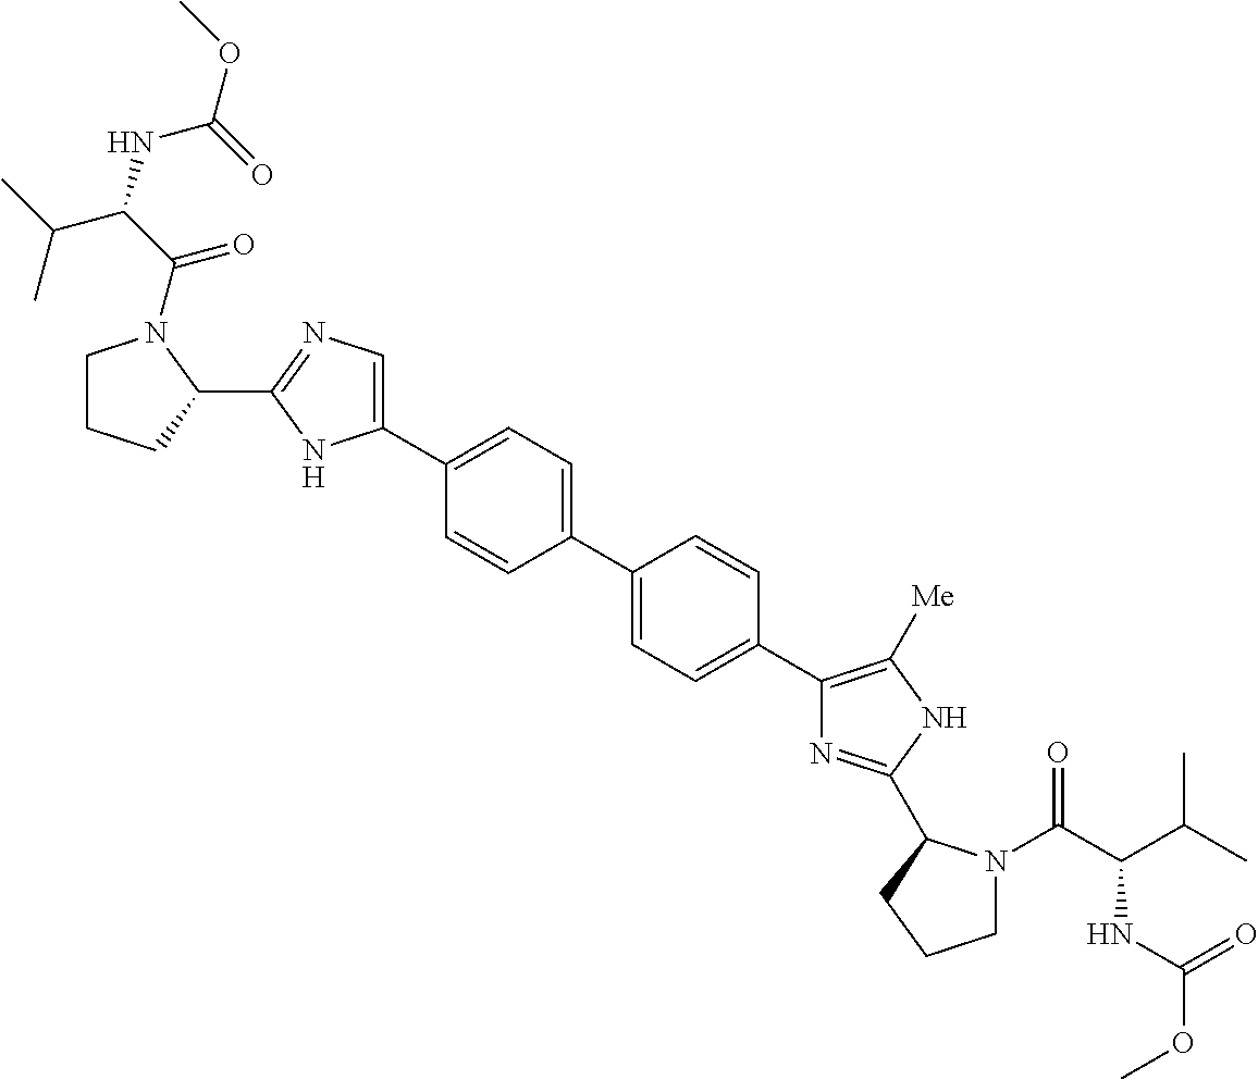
C1=C(C2=CC=C(C3=C([Me])NC(C4N(C(=O)C(NC(OC)=O)C(C)C)CCC4)=N3)C=C2)C=CC(C2=CN=C(C3N(C(=O)C(C(C)C)NC(OC)=O)CCC3)N2)=C1
